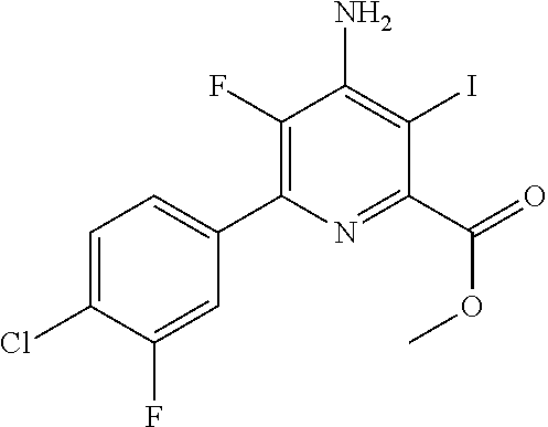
C1(F)=C(C2=CC=C(Cl)C(F)=C2)N=C(C(=O)OC)C(I)=C1N
